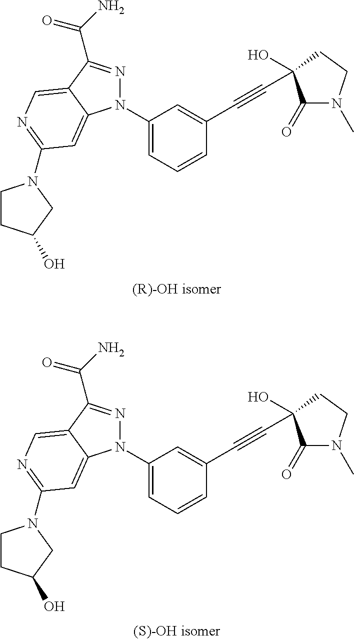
N1(C2=CC=CC(C#CC3(O)C(=O)N(C)CC3)=C2)N=C(C(N)=O)C2=CN=C(N3CCC(O)C3)C=C12.N1(C2=CC=CC(C#CC3(O)C(=O)N(C)CC3)=C2)N=C(C(N)=O)C2=CN=C(N3CCC(O)C3)C=C12
